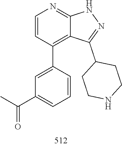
N1C2=NC=CC(C3=CC(C(=O)C)=CC=C3)=C2C(C2CCNCC2)=N1
